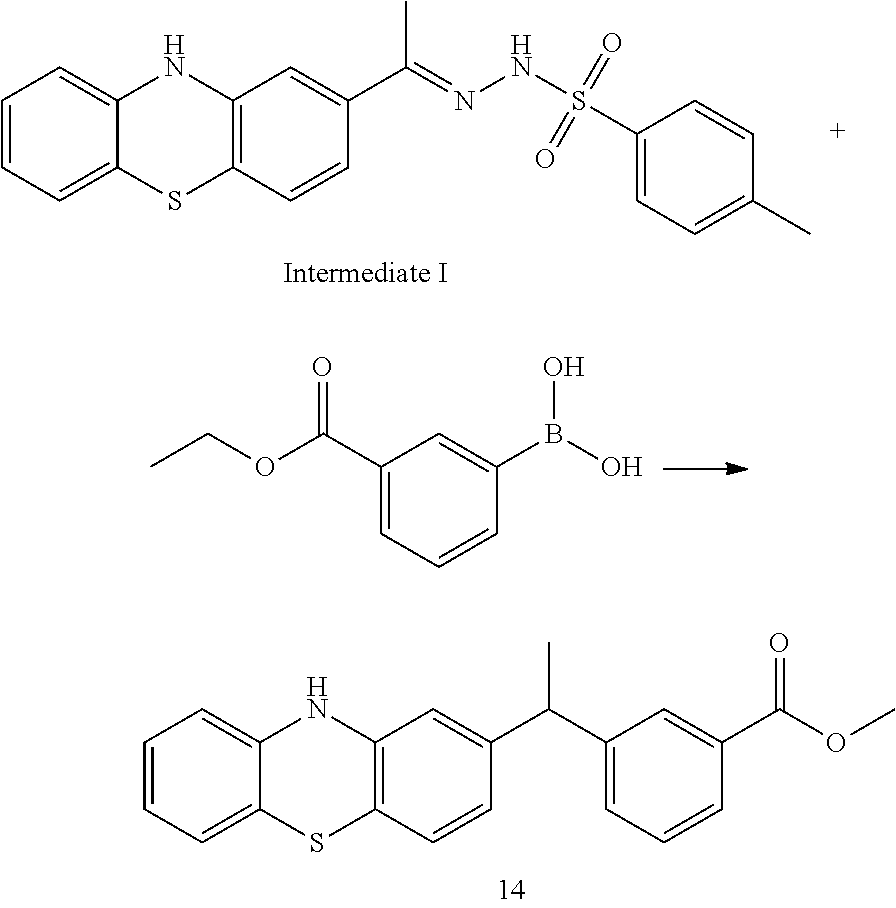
CC(=NNS(=O)(=O)C1=CC=C(C)C=C1)C1=CC2=C(SC3=CC=CC=C3N2)C=C1.OB(O)C1=CC(C(OCC)=O)=CC=C1.C1=CC=C2NC3=C(SC2=C1)C=CC(C(C1=CC=CC(C(OC)=O)=C1)C)=C3
